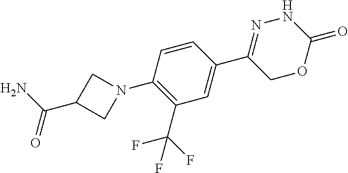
N1N=C(C2=CC(C(F)(F)F)=C(N3CC(C(N)=O)C3)C=C2)COC1=O
